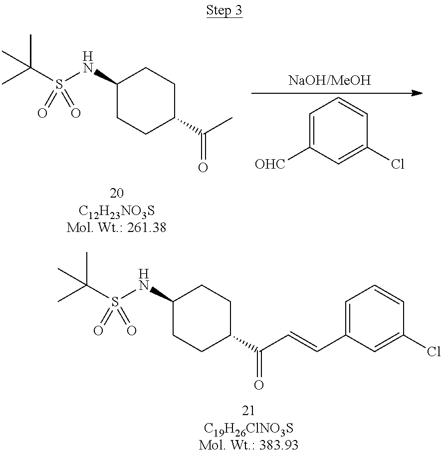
C1(NS(C(C)(C)C)(=O)=O)CCC(C(C=CC2=CC=CC(Cl)=C2)=O)CC1.C1(NS(C(C)(C)C)(=O)=O)CCC(C(C)=O)CC1.C1=C([OHC])C=C(Cl)C=C1
